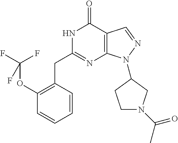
N1C(CC2=C(OC(F)(F)F)C=CC=C2)=NC2=C(C1=O)C=NN2C1CN(C(C)=O)CC1
